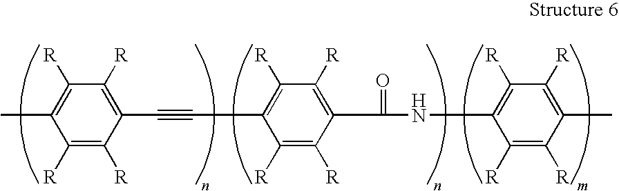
C1(C#CC2=C([R])C([R])=C(C(=O)NC3=C([R])C([R])=C(C)C([R])=C3[R])C([R])=C2[R])=C([R])C([R])=C(C)C([R])=C1[R]
